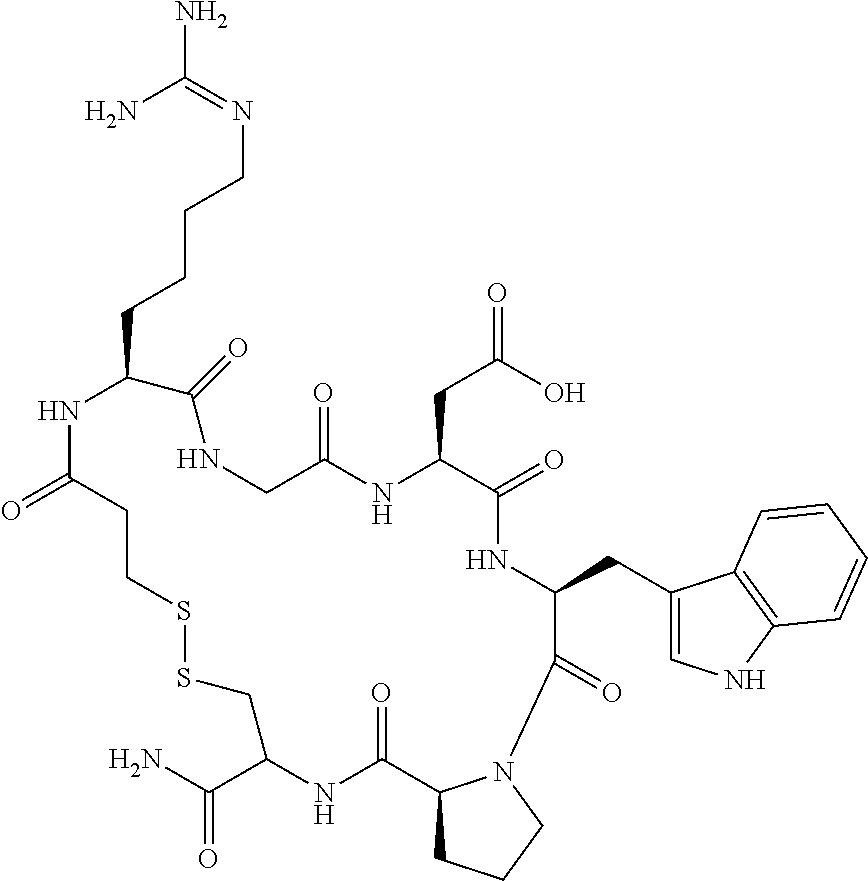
C1(CCCCN=C(N)N)C(=O)NCC(=O)NC(CC(=O)O)C(=O)NC(CC2=CNC3=C2C=CC=C3)C(=O)N2C(C(=O)NC(C(=O)N)CSSCCC(=O)N1)CCC2
